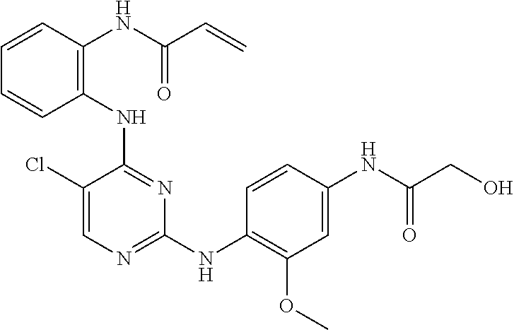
C1(NC2=C(NC(C=C)=O)C=CC=C2)=NC(NC2=C(OC)C=C(NC(CO)=O)C=C2)=NC=C1Cl
